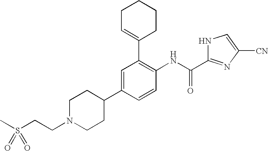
C1=C(C2CCN(CCS(C)(=O)=O)CC2)C=CC(NC(C2=NC([CN])=CN2)=O)=C1C1=CCCCC1
